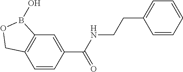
C12=C(C=CC(C(NCCC3=CC=CC=C3)=O)=C1)COB2O
